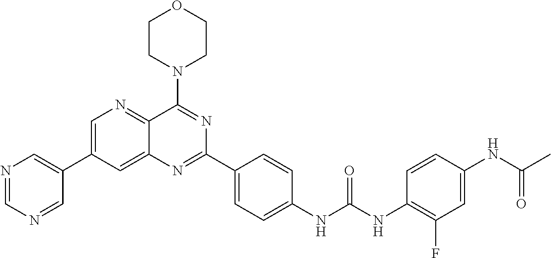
C1=C(C2=CN=CN=C2)C=C2C(=N1)C(N1CCOCC1)=NC(C1=CC=C(NC(NC3=C(F)C=C(NC(C)=O)C=C3)=O)C=C1)=N2
